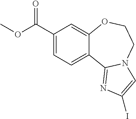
C1(C(OC)=O)=CC=C2C(=C1)OCCN1C2=NC(I)=C1
